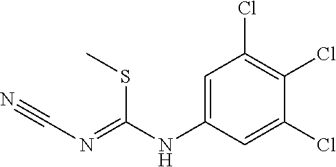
C1=C(NC(=NC#N)SC)C=C(Cl)C(Cl)=C1Cl
